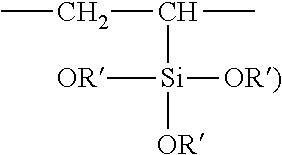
C(C([Si]([OR])([OR)])[OR])C)C
